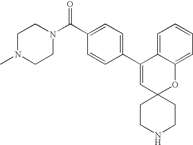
N1(C(=O)C2=CC=C(C3=CC4(OC5=CC=CC=C35)CCNCC4)C=C2)CCN(C)CC1
